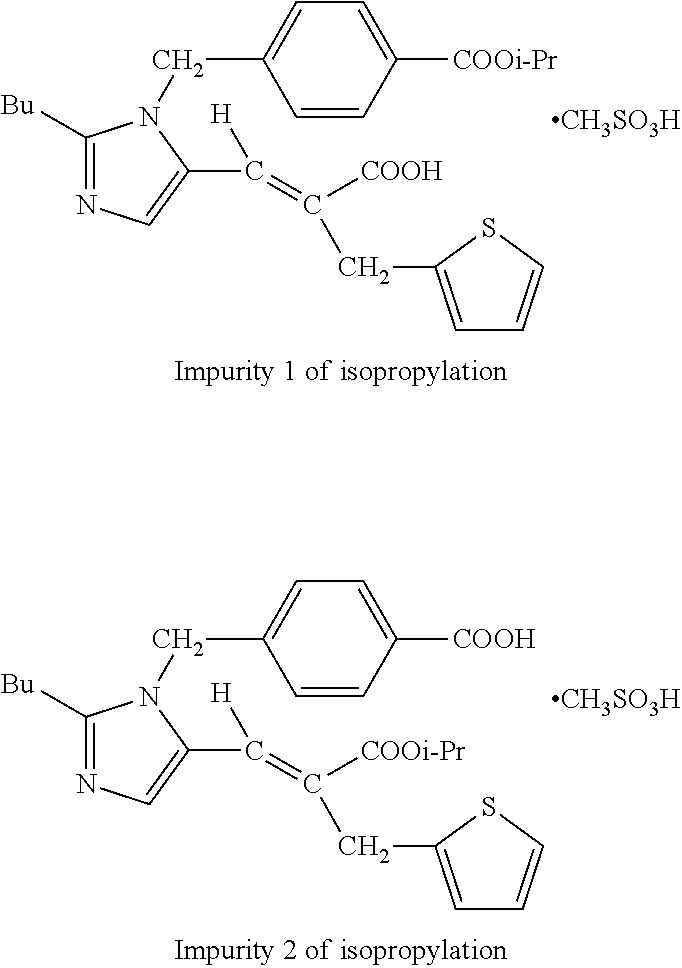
C1=CC([COOi-Pr])=CC=C1CN1C([Bu])=NC=C1C([H])=C([COOH])CC1=CC=CS1.[CH3SO3H].C1=CC([COOH])=CC=C1CN1C([Bu])=NC=C1C([H])=C([COOi-Pr])CC1=CC=CS1.[CH3SO3H]
